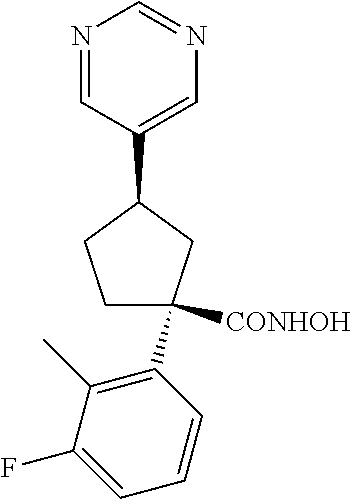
N1=CC(C2CCC([CONHOH])(C3=C(C)C(F)=CC=C3)C2)=CN=C1
